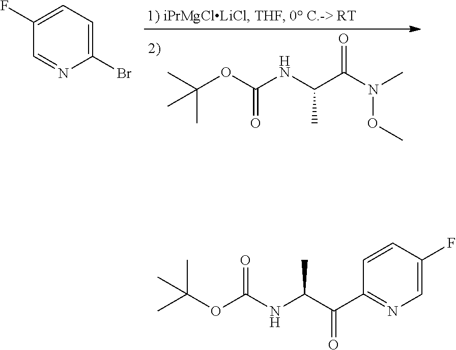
CC(OC(NC(C(N(C)OC)=O)C)=O)(C)C.C1(F)=CC=C(Br)N=C1.CC(OC(NC(C(C1=NC=C(F)C=C1)=O)C)=O)(C)C
